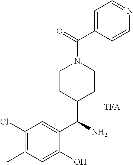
C1(Cl)=C(C)C=C(O)C(C(N)C2CCN(C(=O)C3=CC=NC=C3)CC2)=C1
